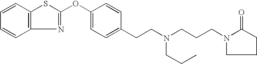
C12=C(C=CC=C1)SC(OC1=CC=C(CCN(CCCN3CCCC3=O)CCC)C=C1)=N2
